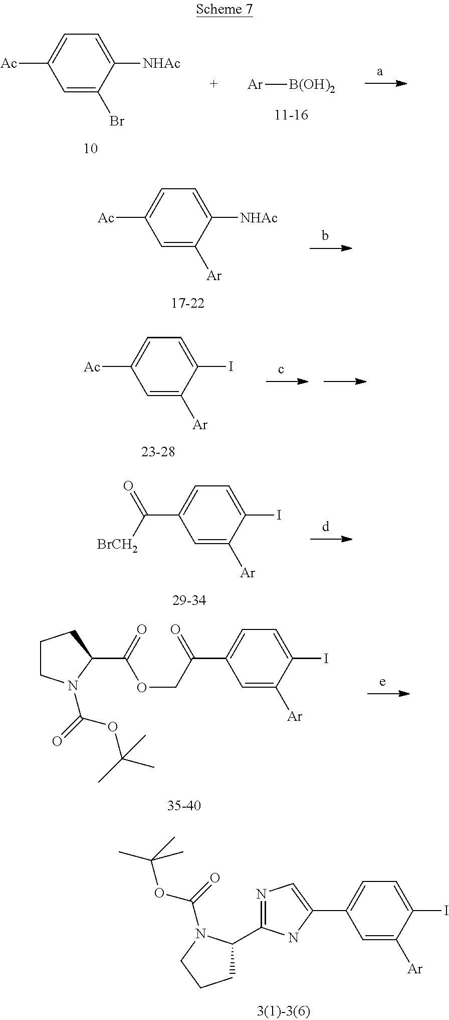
C1=C(Br)C([NHAc])=CC=C1[Ac].[Ar][B(OH)2].C1=C([Ar])C([NHAc])=CC=C1[Ac].C1=C([Ar])C(I)=CC=C1[Ac].C1=C([Ar])C(I)=CC=C1C([BrCH2])=O.C1=C([Ar])C(I)=CC=C1C(COC(C1CCCN1C(=O)OC(C)(C)C)=O)=O.C1=C([Ar])C(I)=CC=C1C1=CN=C(C2CCCN2C(=O)OC(C)(C)C)N1
